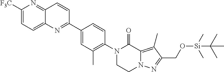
C1([F3C])=CC=C2C(=N1)C=CC(C1=CC(C)=C(N3CCN4C(=C(C)C(CO[Si](C)(C)C(C)(C)C)=N4)C3=O)C=C1)=N2
